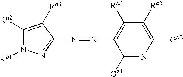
C1([Ra2])=C([Ra3])C(N=NC2=C([Ra4])C([Ra5])=C([Ga2])N=C2[Ga1])=NN1[Ra1]
